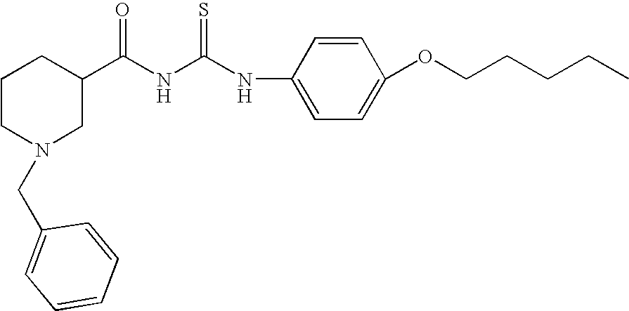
C1CN(CC2=CC=CC=C2)CC(C(NC(NC2=CC=C(OCCCCC)C=C2)=S)=O)C1
